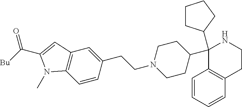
C1(C2CCN(CCC3=CC4=C(C=C3)N(C)C(C([Bu])=O)=C4)CC2)(C2CCCC2)C2=C(CCN1)C=CC=C2
